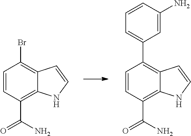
C1=CC(C(N)=O)=C2C(=C1Br)C=CN2.C1=CC(C(N)=O)=C2C(=C1C1=CC=CC(N)=C1)C=CN2
